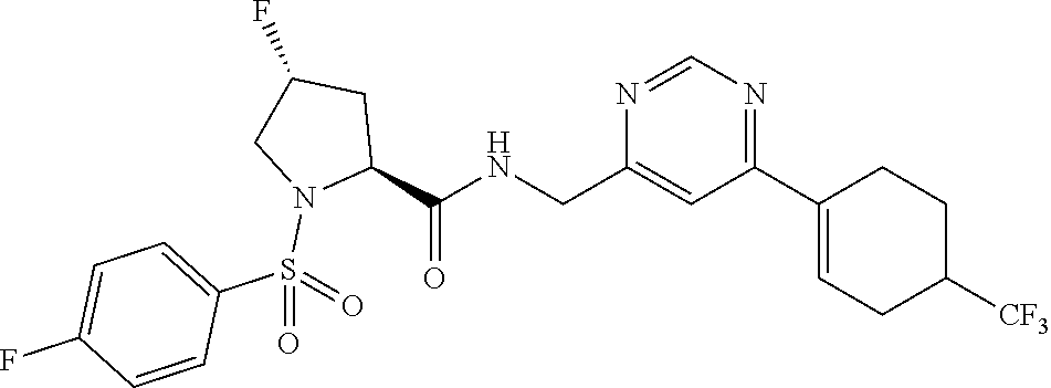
C1(CNC(C2CC(F)CN2S(=O)(C2=CC=C(F)C=C2)=O)=O)=CC(C2=CCC([CF3])CC2)=NC=N1
